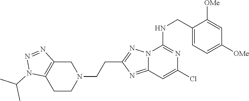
C1(CNC2=NC(Cl)=CC3=NC(CCN4CC5=C(CC4)N(C(C)C)N=N5)=NN23)=CC=C([OMe])C=C1[OMe]
